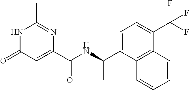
C1(C)=NC(C(NC(C2=CC=C(C(F)(F)F)C3=C2C=CC=C3)C)=O)=CC(=O)N1
